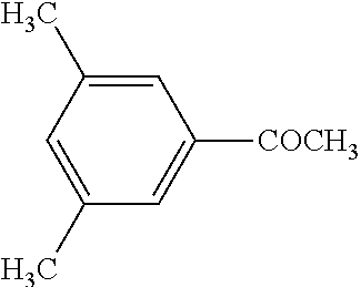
C1(C)=CC(C)=CC([COCH3])=C1
